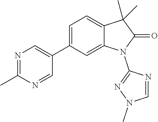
C1(C2=CN=C(C)N=C2)=CC=C2C(=C1)N(C1=NN(C)C=N1)C(=O)C2(C)C
